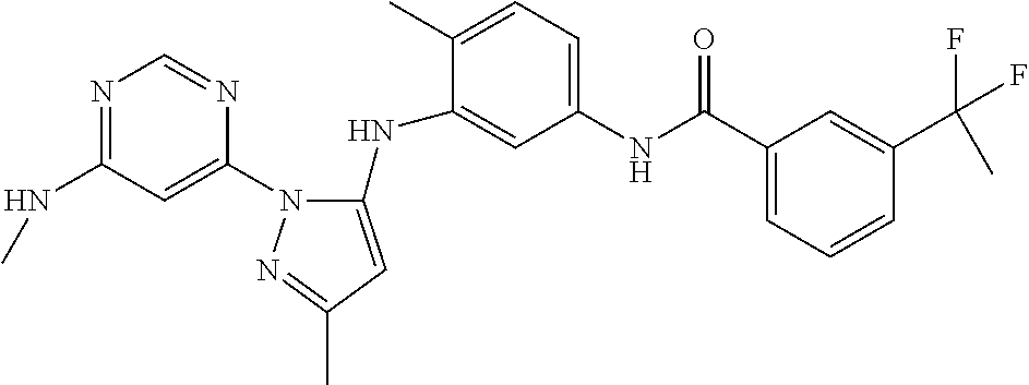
N1=C(NC)C=C(N2C(NC3=CC(NC(C4=CC=CC(C(F)(F)C)=C4)=O)=CC=C3C)=CC(C)=N2)N=C1
